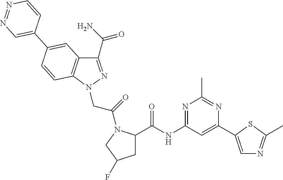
C1(C(N)=O)=NN(CC(=O)N2C(C(NC3=NC(C)=NC(C4=CN=C(C)S4)=C3)=O)CC(F)C2)C2=C1C=C(C1=CN=NC=C1)C=C2
